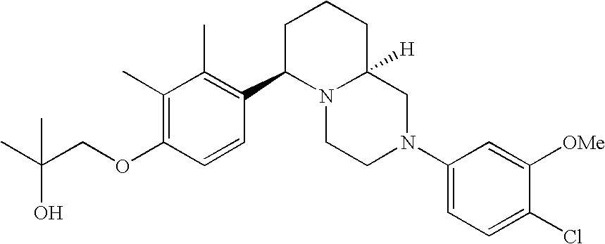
C1(C)=C(OCC(C)(O)C)C=CC(C2N3C([H])(CCC2)CN(C2=CC=C(Cl)C([OMe])=C2)CC3)=C1C
